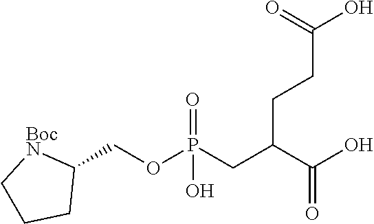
O=C(CCC(C(=O)O)CP(=O)(OCC1[BocN]CCC1)O)O
